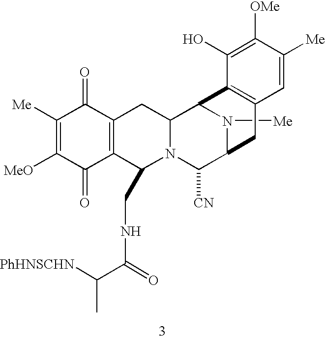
N1([Me])C2C([CN])N3C(CNC(C([PhHNSCHN])C)=O)C4=C(C(=O)C([Me])=C([MeO])C4=O)CC3C1C1=C(C2)C=C([Me])C([OMe])=C1O
